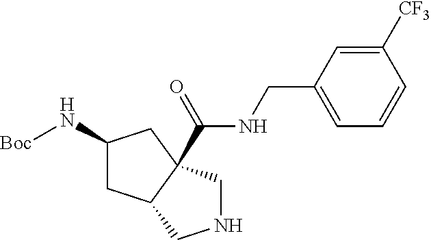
[Boc]NC1CC2C(C(NCC3=CC=CC([CF3])=C3)=O)(C1)CNC2
